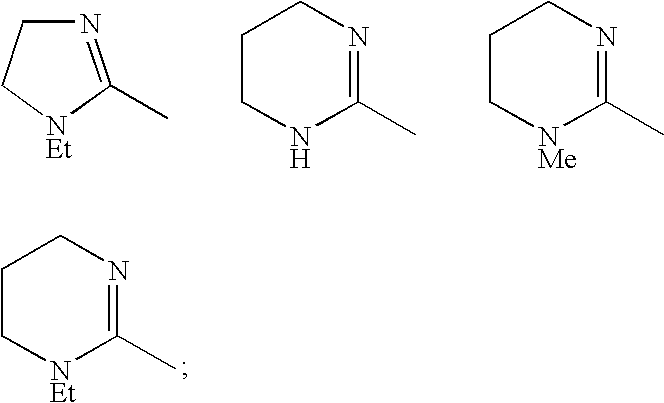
C1C[NEt]C(C)=NC1.N1=C(C)[NEt]CC1.C1CNC(C)=NC1.C1C[NMe]C(C)=NC1
